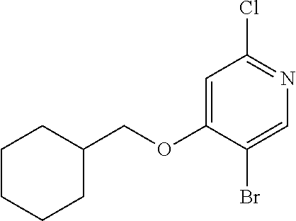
C1=C(OCC2CCCCC2)C(Br)=CN=C1Cl
